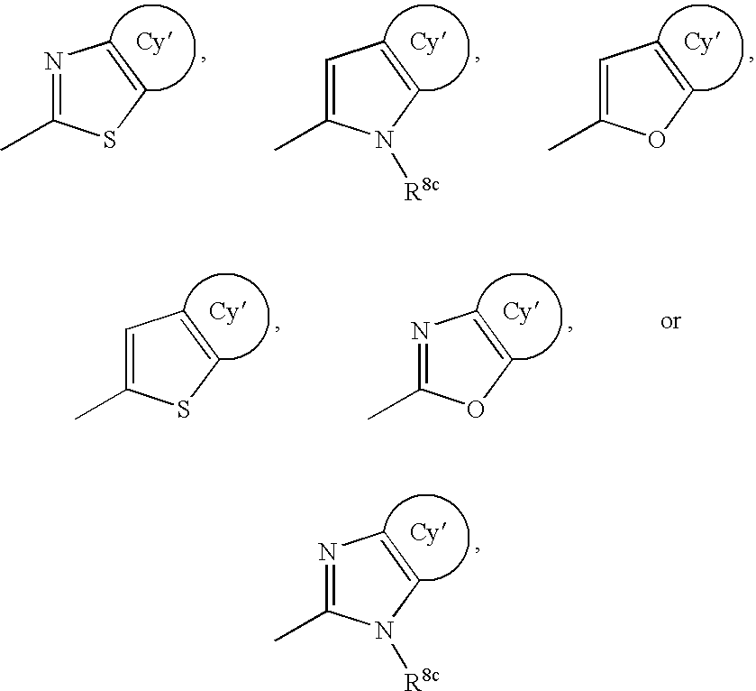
N1=C(C)N([R8c])C=C1.N1=C(C)SC=C1.C1=C(C)N([R8c])C=C1.C1=C(C)OC=C1.C1=C(C)SC=C1.N1=C(C)OC=C1
